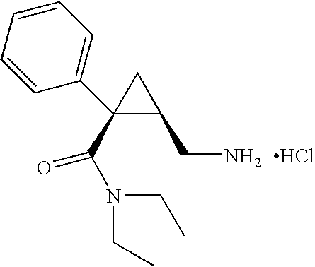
C1(C2=CC=CC=C2)(C(N(CC)CC)=O)C(CN)C1.Cl
